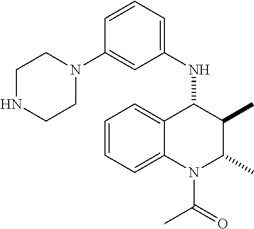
C12=CC=CC=C1C(NC1=CC=CC(N3CCNCC3)=C1)C(C)C(C)N2C(C)=O
